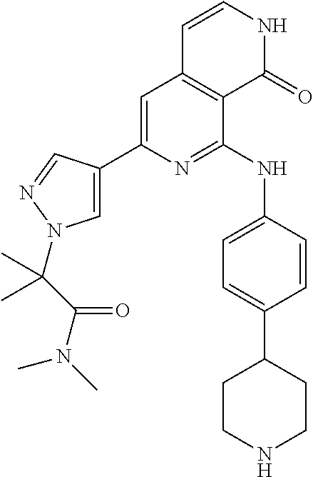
C1=C(C2=CN(C(C(N(C)C)=O)(C)C)N=C2)N=C(NC2=CC=C(C3CCNCC3)C=C2)C2=C1C=CNC2=O
